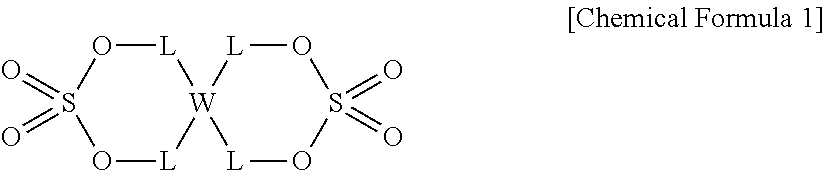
[L]1OS(=O)(=O)O[L][W]12[L]OS(=O)(=O)O[L]2
